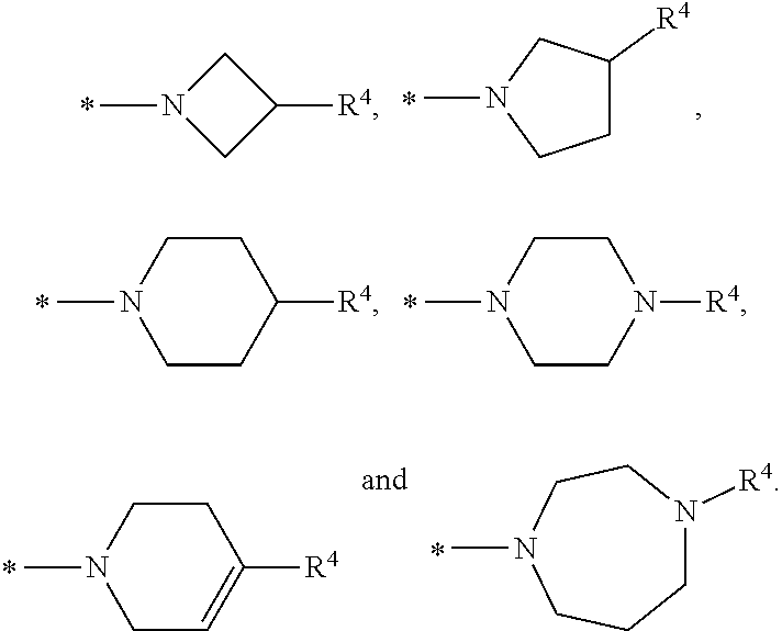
C1C([R4])CN(C)C1.C1N(C)CC1[R4].C1CN(C)CCC1[R4].C1CN(C)CCN1[R4].C1CN(C)CC=C1[R4].C1N([R4])CCN(C)CC1
